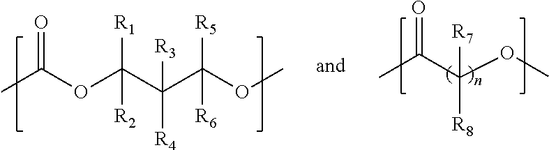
CC(C(OC)([R7])[R8])=O.CC(OC(C(C(OC)([R5])[R6])([R3])[R4])([R1])[R2])=O
